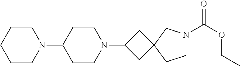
N1(C2CCN(C3CC4(C3)CCN(C(OCC)=O)C4)CC2)CCCCC1
